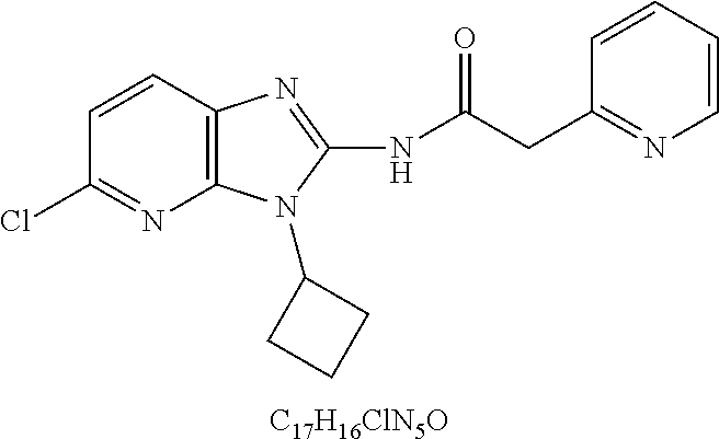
[C17H16ClN5O].C1=CC2=C(N=C1Cl)N(C1CCC1)C(NC(CC1=NC=CC=C1)=O)=N2
